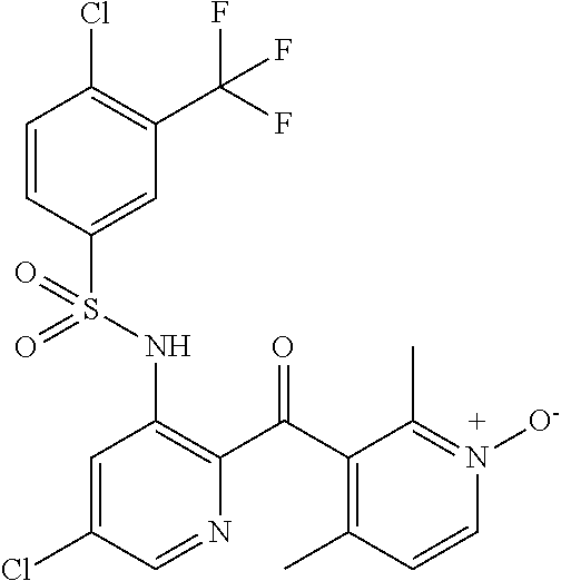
C1=CC(S(NC2=C(C(C3=C(C)C=CN([O-])=C3C)=O)N=CC(Cl)=C2)(=O)=O)=CC(C(F)(F)F)=C1Cl
